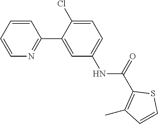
C1=CC=CN=C1C1=CC(NC(C2=C(C)C=CS2)=O)=CC=C1Cl
